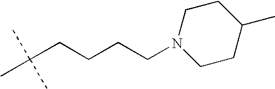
N1(CCCCC(C)(C)C)CCC(C)CC1
